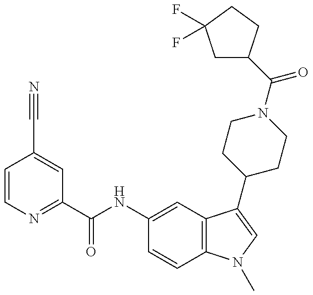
C1=CN=C(C(NC2=CC3=C(C=C2)N(C)C=C3C2CCN(C(=O)C3CC(F)(F)CC3)CC2)=O)C=C1C#N
